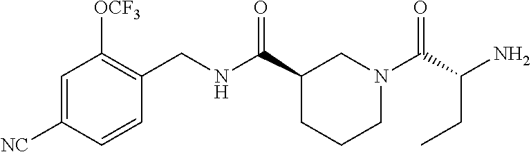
C1=C([NC])C=CC(CNC(C2CCCN(C(C(N)CC)=O)C2)=O)=C1[OCF3]
